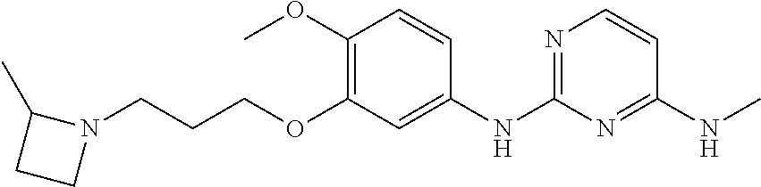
C1(OC)=C(OCCCN2C(C)CC2)C=C(NC2=NC=CC(NC)=N2)C=C1
